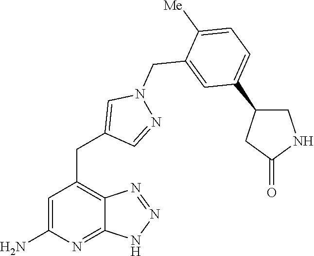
C1=C(N)N=C2C(=C1CC1=CN(CC3=CC(C4CNC(=O)C4)=CC=C3[Me])N=C1)N=NN2
